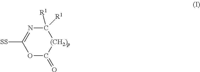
O1C(=O)[(CH2)p]C([R1])([R1])N=C1[SS]
